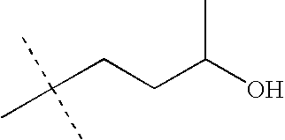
OC(CCC(C)(C)C)C
